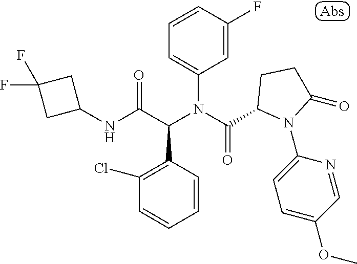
C1=CC(F)=CC(N(C(=O)C2N(C3=CC=C(OC)C=N3)C(=O)CC2)C(C(NC2CC(F)(F)C2)=O)C2=C(Cl)C=CC=C2)=C1
